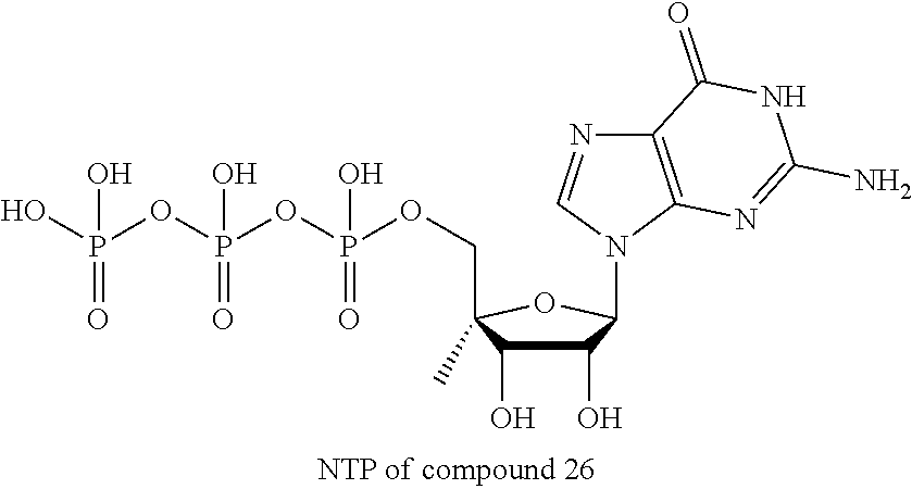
C1(O)C(O)C(COP(OP(OP(O)(O)=O)(O)=O)(O)=O)(C)OC1N1C2=C(N=C1)C(=O)NC(N)=N2
